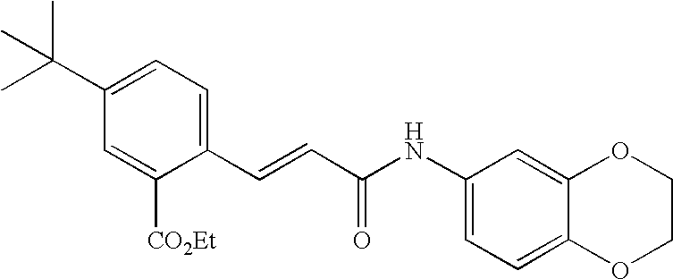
C(=CC1=CC=C(C(C)(C)C)C=C1[CO2Et])C(NC1=CC=C2C(=C1)OCCO2)=O
